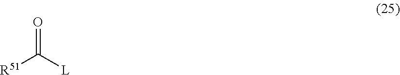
O=C([L])[R51]
